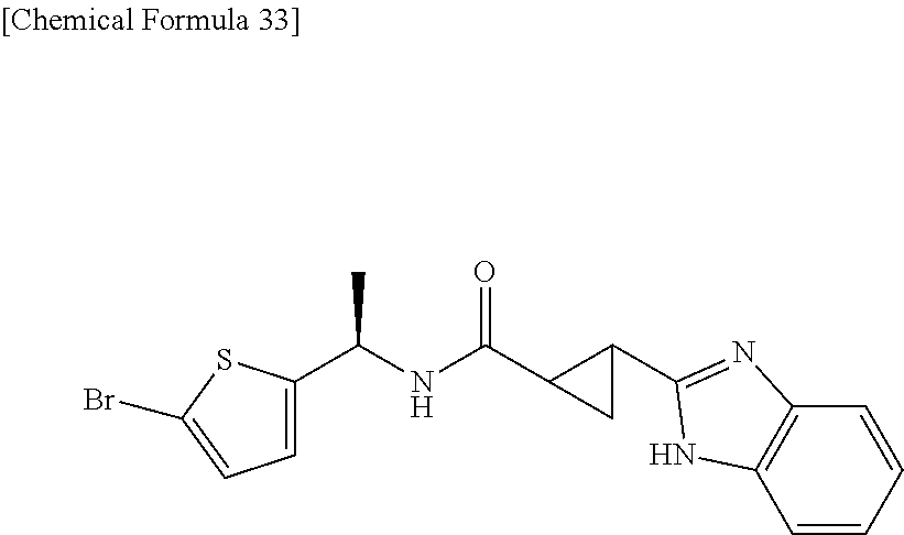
C1=C(C(NC(C2CC2C2=NC3=C(C=CC=C3)N2)=O)C)SC(Br)=C1
